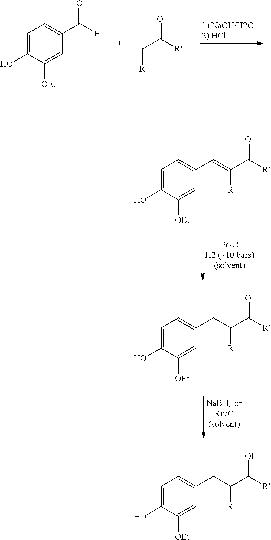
C1=C(O)C([OEt])=CC(C([H])=O)=C1.[R]CC([R])=O.C1=C(O)C([OEt])=CC(C=C(C([R])=O)[R])=C1.C1=C(O)C([OEt])=CC(CC(C([R])=O)[R])=C1.C1=C(O)C([OEt])=CC(CC(C([R])O)[R])=C1
